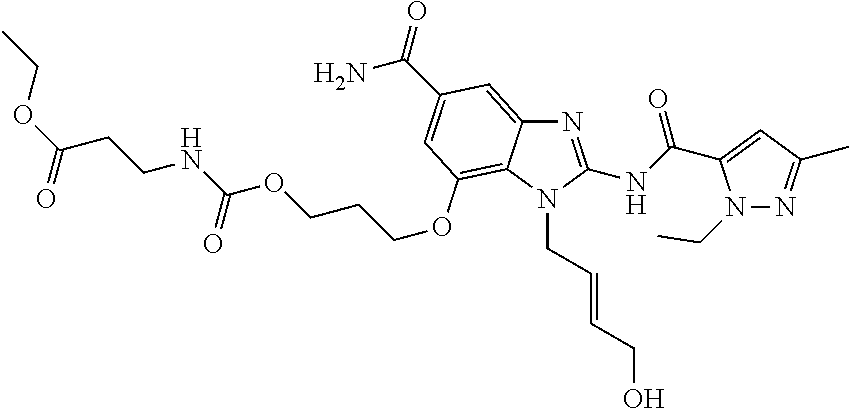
OCC=CCN1C(NC(=O)C2=CC(C)=NN2CC)=NC2=CC(C(N)=O)=CC(OCCCOC(NCCC(OCC)=O)=O)=C12
